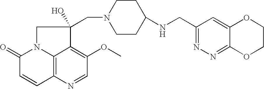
C12=C3N(C(=O)C=C1)CC(O)(CN1CCC(NCC4=NN=C5C(=C4)OCCO5)CC1)C3=C(OC)C=N2
